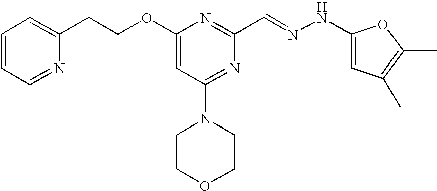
C(COC1=CC(N2CCOCC2)=NC(C=NNC2=CC(C)=C(C)O2)=N1)C1=CC=CC=N1
